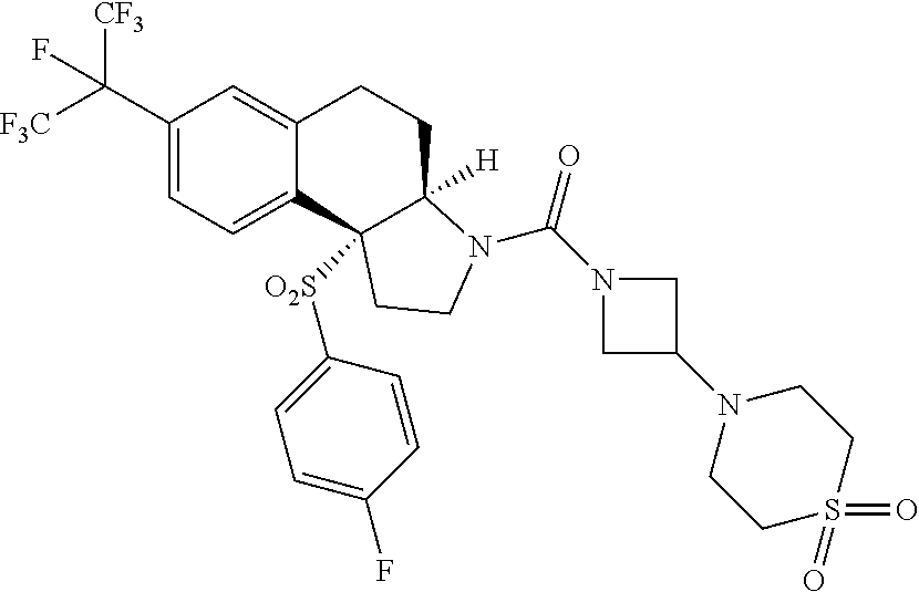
C1(C([F3C])([CF3])F)=CC=C2C(=C1)CCC1([H])C2([O2S]C2=CC=C(F)C=C2)CCN1C(=O)N1CC(N2CCS(=O)(=O)CC2)C1
